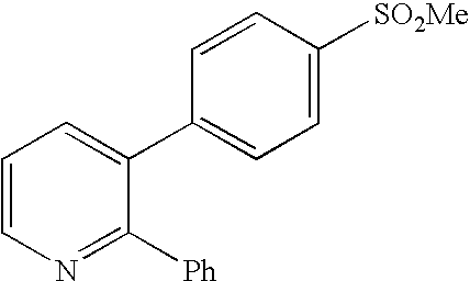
N1=C([Ph])C(C2=CC=C([SO2Me])C=C2)=CC=C1
